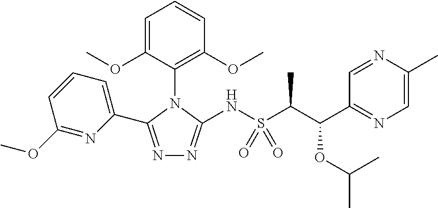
N1=C(C2=CC=CC(OC)=N2)N(C2=C(OC)C=CC=C2OC)C(NS(C(C(C2=NC=C(C)N=C2)OC(C)C)C)(=O)=O)=N1
